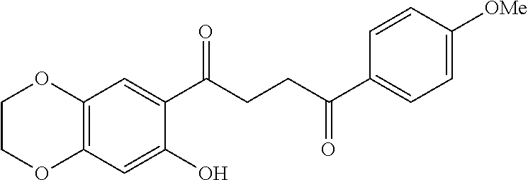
C12=C(C=C(O)C(C(CCC(C3=CC=C([OMe])C=C3)=O)=O)=C1)OCCO2
